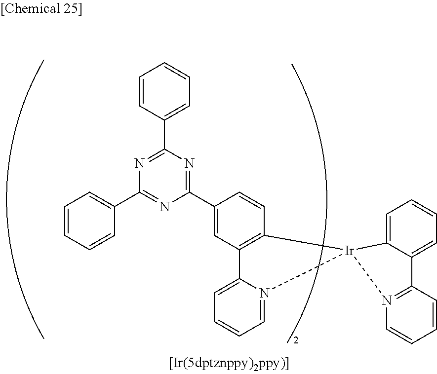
C1=CC(C2=NC(C3=CC=CC=C3)=NC(C3=CC4=C(C=C3)[Ir]3(N5=CC=CC=C45)C4=CC=CC=C4C4=N3C=CC=C4)=N2)=CC=C1
